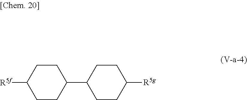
C1CC(C2CCC([R5g])CC2)CCC1[R5f]
